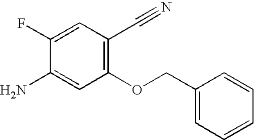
C1(N)=CC(OCC2=CC=CC=C2)=C(C#N)C=C1F
